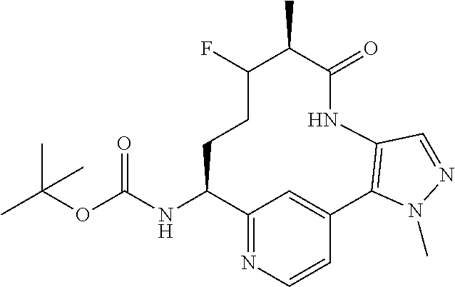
N(C(=O)OC(C)(C)C)C1C2=NC=CC(=C2)C2=C(NC(=O)C(C)C(F)CC1)C=NN2C
